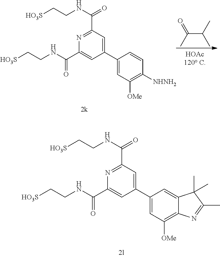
C1(C(=O)NCC[HO3S])=NC(C(NCC[HO3S])=O)=CC(C2=CC([OMe])=C3C(=C2)C(C)(C)C(C)=N3)=C1.C1(C(=O)NCC[HO3S])=NC(C(NCC[HO3S])=O)=CC(C2=CC([OMe])=C([NHNH2])C=C2)=C1.C(C(C)C)(C)=O
